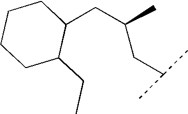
C1(CC(C)CC(C)C)CCCCC1CC
